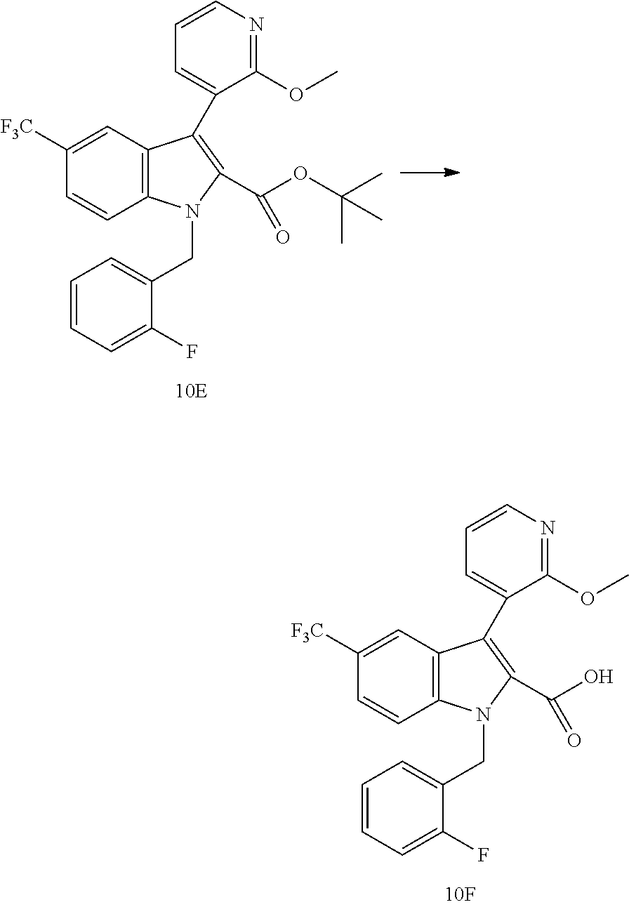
C12=C(C=C([F3C])C=C1)C(C1=CC=CN=C1OC)=C(C(O)=O)N2CC1=CC=CC=C1F.C12=C(C=C([F3C])C=C1)C(C1=CC=CN=C1OC)=C(C(OC(C)(C)C)=O)N2CC1=CC=CC=C1F
